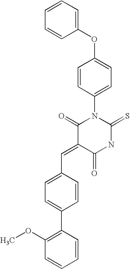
C1(OC2=CC=C(N3C(=O)C(=CC4=CC=C(C5=C(OC)C=CC=C5)C=C4)C(=O)NC3=S)C=C2)=CC=CC=C1
